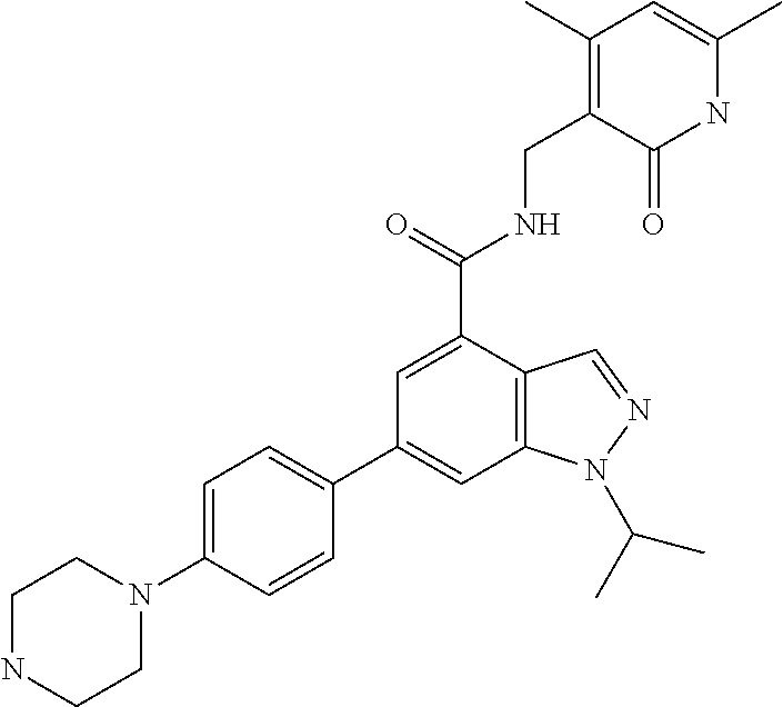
C12=C(C(C(=O)NCC3=C(C)C=C(C)NC3=O)=CC(C3=CC=C(N4CCNCC4)C=C3)=C1)C=NN2C(C)C
